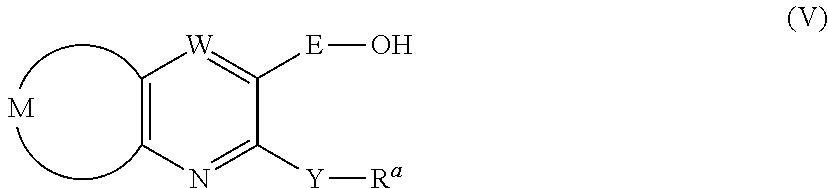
C1=CN=C([Y][Ra])C([E]O)=[W]1.[M]
